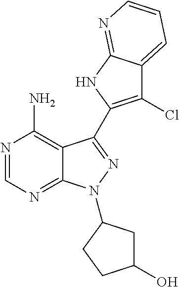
C12=C(N)N=CN=C1N(C1CC(O)CC1)N=C2C1=C(Cl)C2=CC=CN=C2N1
